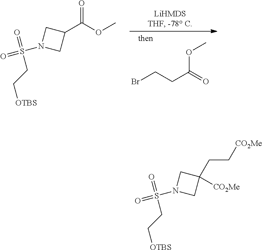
BrCCC(=O)OC.COC(C1CN(S(=O)(=O)CC[OTBS])C1)=O.C1([CO2Me])(CC[CO2Me])CN(S(=O)(=O)CC[OTBS])C1
